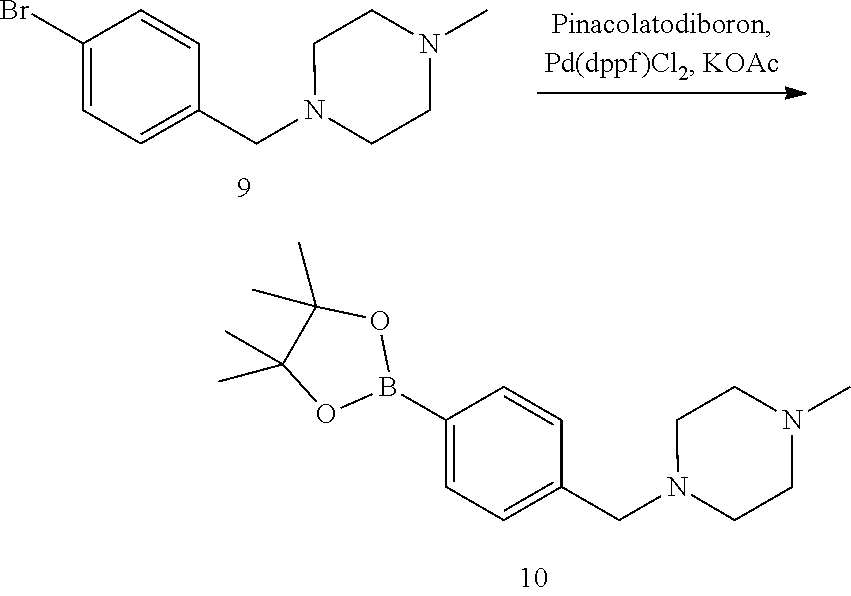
C1=C(B2OC(C)(C)C(C)(C)O2)C=CC(CN2CCN(C)CC2)=C1.C1=C(Br)C=CC(CN2CCN(C)CC2)=C1
